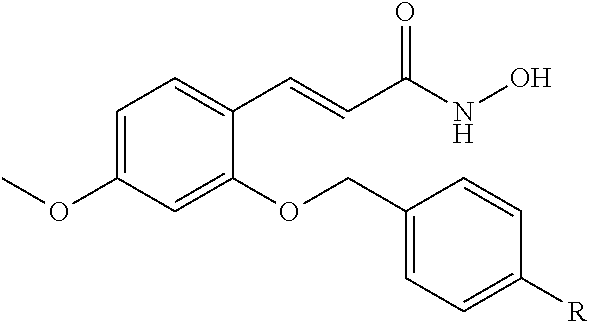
C1=C(OC)C=C(OCC2=CC=C([R])C=C2)C(C=CC(NO)=O)=C1
